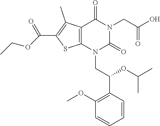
C12=C(N(CC(C3=C(OC)C=CC=C3)OC(C)C)C(=O)N(CC(O)=O)C1=O)SC(C(=O)OCC)=C2C
